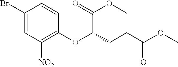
C1(Br)=CC([NO2])=C(OC(C(=O)OC)CCC(=O)OC)C=C1
